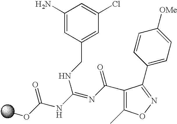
C1(N)=CC(CNC(=NC(C2=C(C)ON=C2C2=CC=C([OMe])C=C2)=O)NC(OC)=O)=CC(Cl)=C1
